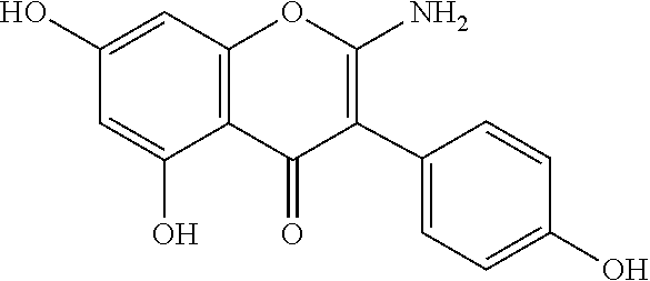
C1=C(O)C2=C(C=C1O)OC(N)=C(C1=CC=C(O)C=C1)C2=O
